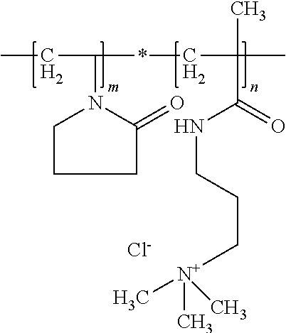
CCC(N1C(=O)CCC1)*CC(C)(C)C(=O)NCCC[N+](C)(C)C.[Cl-]
